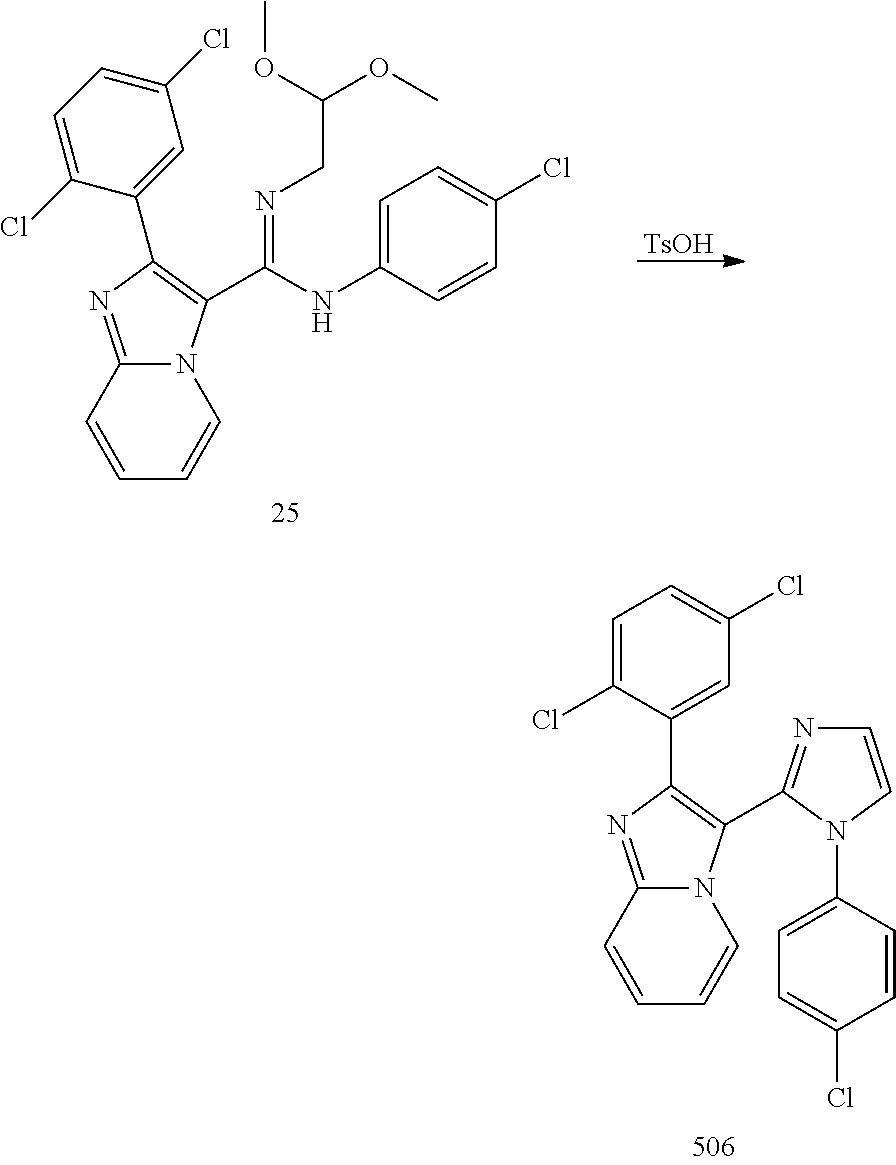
N12C(=NC(C3=CC(Cl)=CC=C3Cl)=C1C1=NC=CN1C1=CC=C(Cl)C=C1)C=CC=C2.N12C(=NC(C3=CC(Cl)=CC=C3Cl)=C1C(NC1=CC=C(Cl)C=C1)=NCC(OC)OC)C=CC=C2.[TsOH]
